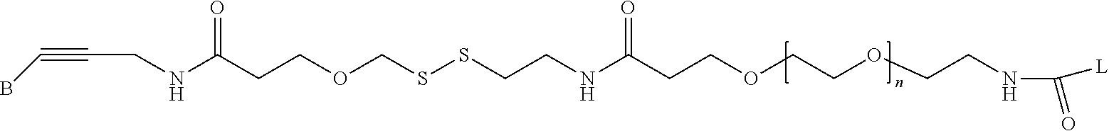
C(#CCNC(CCOCSSCCNC(CCOCCOCCNC(=O)[L])=O)=O)B
